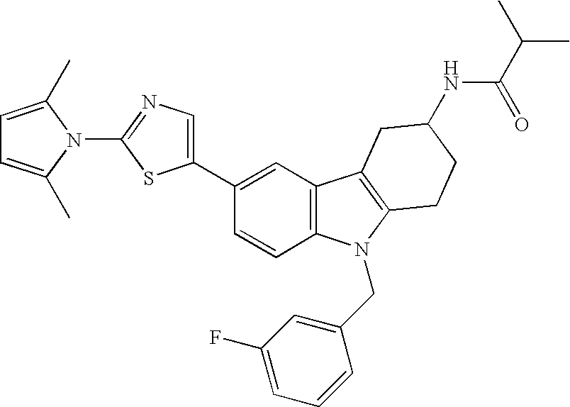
C1(C2=CN=C(N3C(C)=CC=C3C)S2)=CC2=C(C=C1)N(CC1=CC(F)=CC=C1)C1=C2CC(NC(=O)C(C)C)CC1
